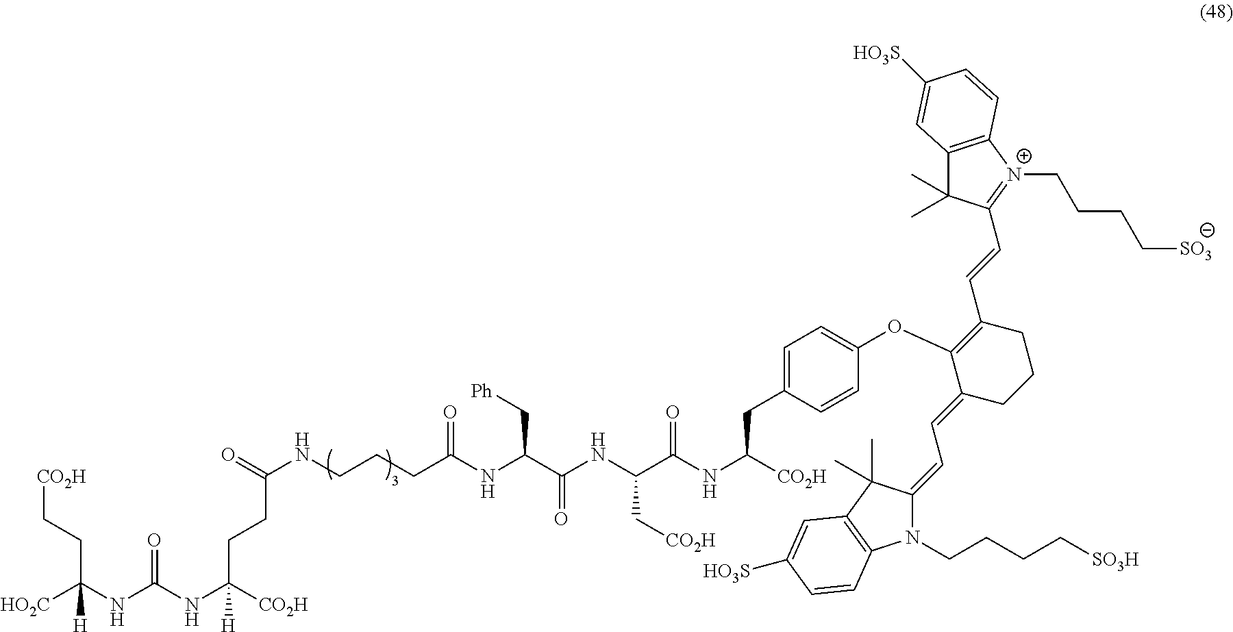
[CO2H]CCC(NC(NC([CO2H])(CCC(NCCCC(NC(C(NC(C(NC(CC1=CC=C(OC2=C(C=CC3=[N+](CCCC[SO3])C4=C(C3(C)C)C=C([HO3S])C=C4)CCCC2=CC=C2N(CCCC[SO3H])C3=C(C2(C)C)C=C([HO3S])C=C3)C=C1)[CO2H])=O)C[CO2H])=O)C[Ph])=O)=O)[H])=O)([HO2C])[H]
